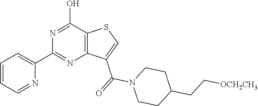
C1=CC=NC(C2=NC3=C(C(O)=N2)SC=C3C(=O)N2CCC(CC[OCH2CH3])CC2)=C1
